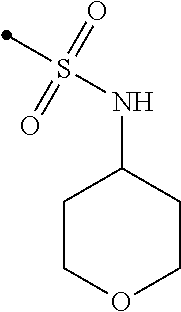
S(NC1CCOCC1)(=O)(=O)C
